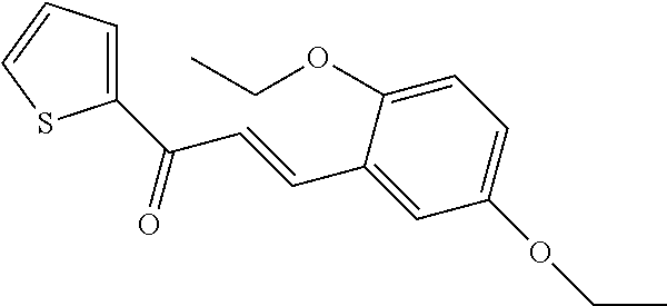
C1(C(C=CC2=CC(OCC)=CC=C2OCC)=O)=CC=CS1
